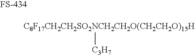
[C8F17CH2CH2SO2NCH2CH2O(CH2CH2O)15H][C3H7]
